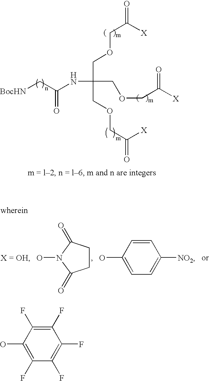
C1CC(=O)N(O)C1=O.C1=CC(O)=CC=C1[NO2].C1(F)=C(F)C(O)=C(F)C(F)=C1F.[BocHN]CC(NC(COCC([X])=O)(COCC([X])=O)COCC([X])=O)=O
